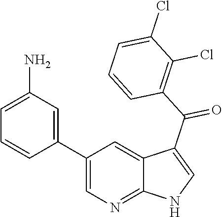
C1(C2=CC(N)=CC=C2)=CN=C2C(=C1)C(C(C1=C(Cl)C(Cl)=CC=C1)=O)=CN2
